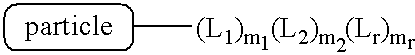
C[(L1)m  (L2)m  (Lr)m]
